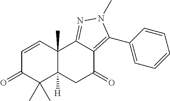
C1=CC2(C)C([H])(C(C)(C)C1=O)CC(=O)C1=C(C3=CC=CC=C3)N(C)N=C21
